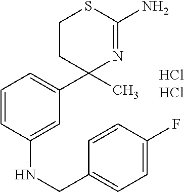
C1=CC(NCC2=CC=C(F)C=C2)=CC(C2(C)N=C(N)SCC2)=C1.Cl.Cl
